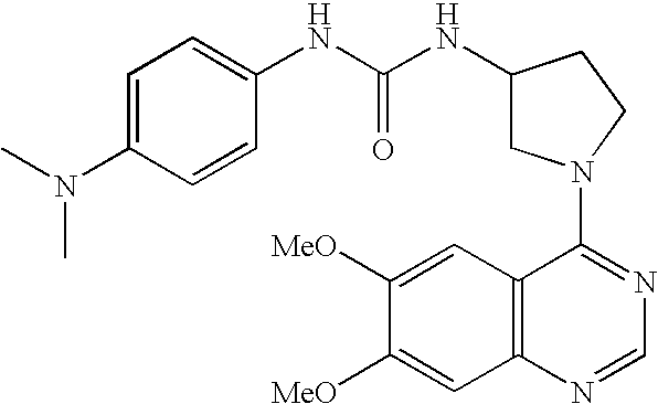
C1(N2CC(NC(NC3=CC=C(N(C)C)C=C3)=O)CC2)=NC=NC2=C1C=C([MeO])C([MeO])=C2
